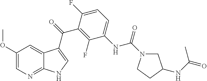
C1(OC)=CN=C2C(=C1)C(C(=O)C1=C(F)C(NC(N3CC(NC(C)=O)CC3)=O)=CC=C1F)=CN2
